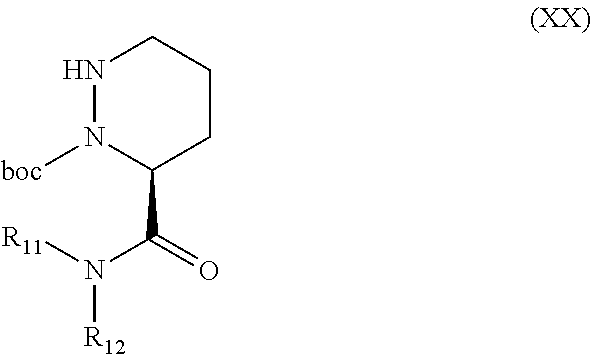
N1N([boc])C(C(N([R11])[R12])=O)CCC1
